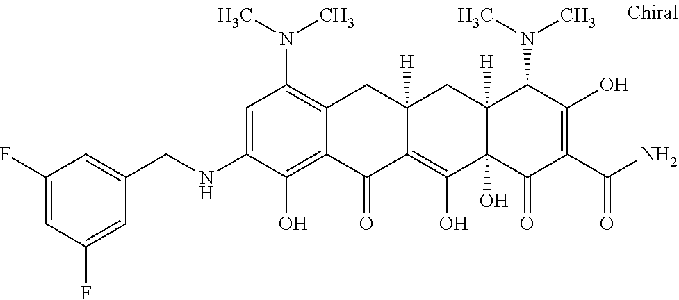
C12([H])C(O)(C(=O)C(C(N)=O)=C(O)C1N(C)C)C(O)=C1C([H])(C2)CC2=C(N(C)C)C=C(NCC3=CC(F)=CC(F)=C3)C(O)=C2C1=O
